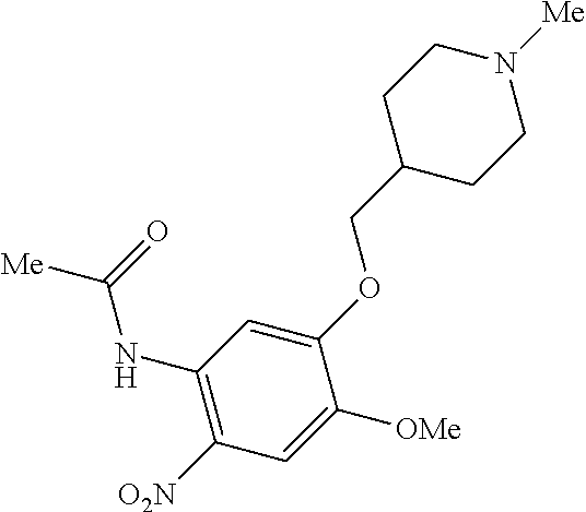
C1(NC([Me])=O)=C([O2N])C=C([OMe])C(OCC2CCN([Me])CC2)=C1
